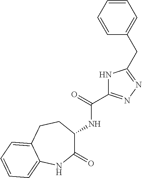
C1(=O)C(NC(=O)C2=NN=C(CC3=CC=CC=C3)N2)CCC2=CC=CC=C2N1
